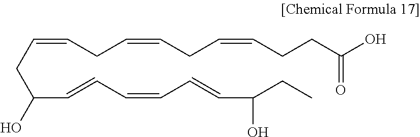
C(=CCC(C=CC=CC=CC(O)CC)O)CC=CCC=CCCC(O)=O
